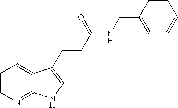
C1=CN=C2C(=C1)C(CCC(NCC1=CC=CC=C1)=O)=CN2
